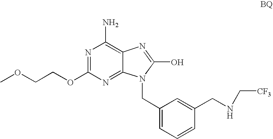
N1=C(OCCOC)N=C2C(=C1N)N=C(O)N2CC1=CC=CC(CNC[CF3])=C1
